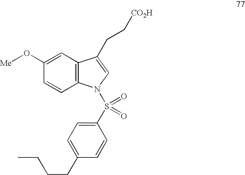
C1(O[Me])=CC2=C(C=C1)N(S(C1=CC=C(CCCC)C=C1)(=O)=O)C=C2CC[CO2H]
